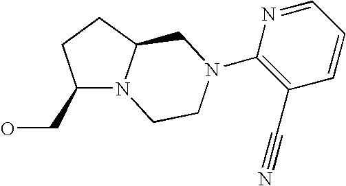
C(C1N2C(CC1)CN(C1=C(C#N)C=CC=N1)CC2)O
